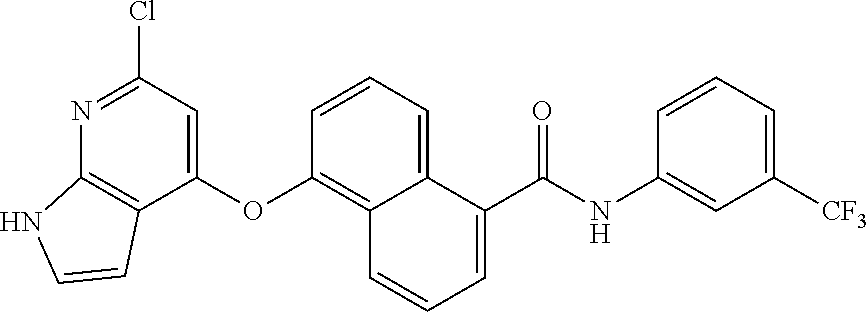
C1=C(OC2=C3C(=CC=C2)C(C(NC2=CC([CF3])=CC=C2)=O)=CC=C3)C2=C(N=C1Cl)NC=C2
